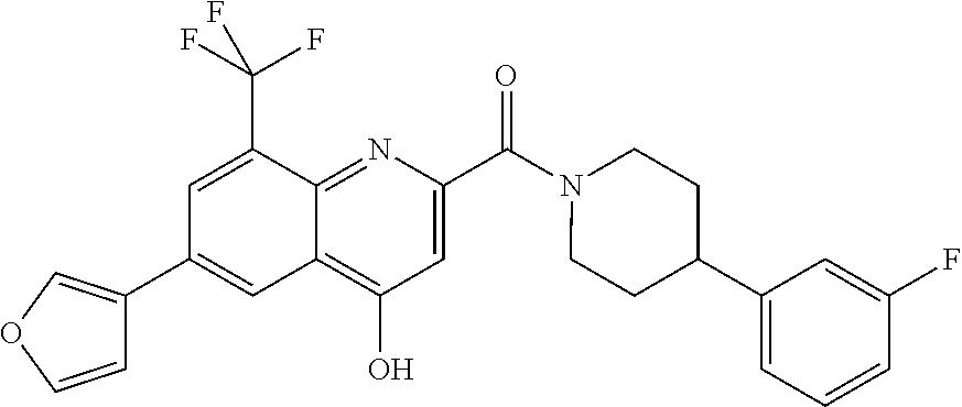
C12=C(O)C=C(C(N3CCC(C4=CC=CC(F)=C4)CC3)=O)N=C1C(C(F)(F)F)=CC(C1=COC=C1)=C2
